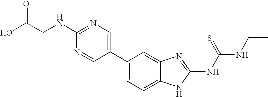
C1(C2=CN=C(NCC(O)=O)N=C2)=CC=C2C(=C1)N=C(NC(NCC)=S)N2
